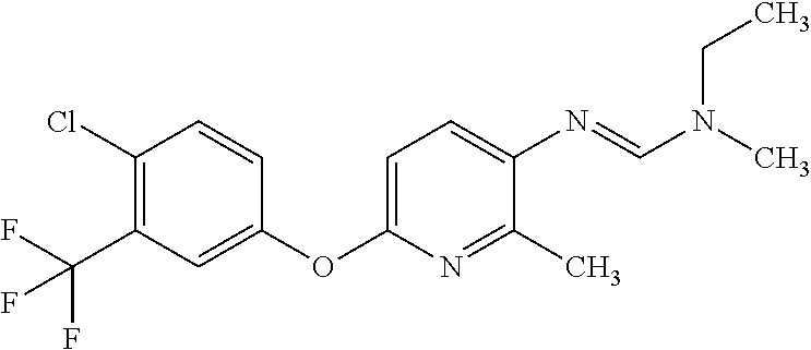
C1=CC(Cl)=C(C(F)(F)F)C=C1OC1=CC=C(N=CN(C)CC)C(C)=N1
